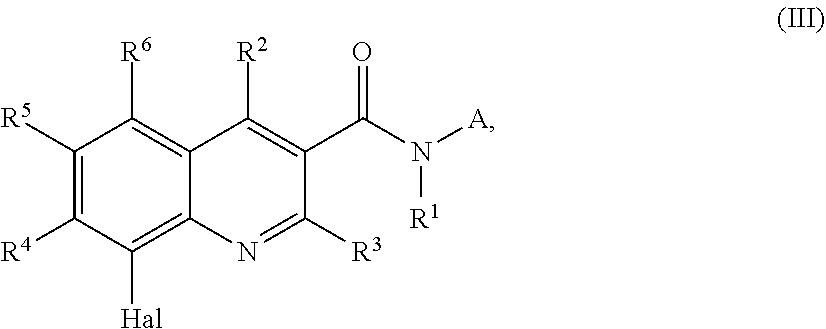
C1([R5])=C([R4])C([Hal])=C2C(=C1[R6])C([R2])=C(C(N([A])[R1])=O)C([R3])=N2
